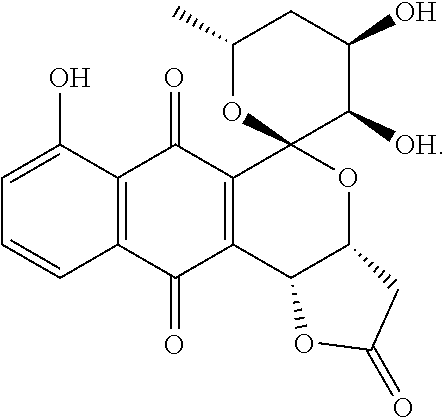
C1(C)OC2(C([OH])C(O)C1)C1=C(C3C(O2)CC(=O)O3)C(=O)C2=C(C1=O)C(O)=CC=C2
